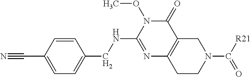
C1=C(C#N)C=CC(CNC2=NC3=C(C(=O)N2OC)CN(C([R21])=O)CC3)=C1
